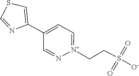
C1(C2=CC=[N+](CCS(=O)([O-])=O)N=C2)=CSC=N1
